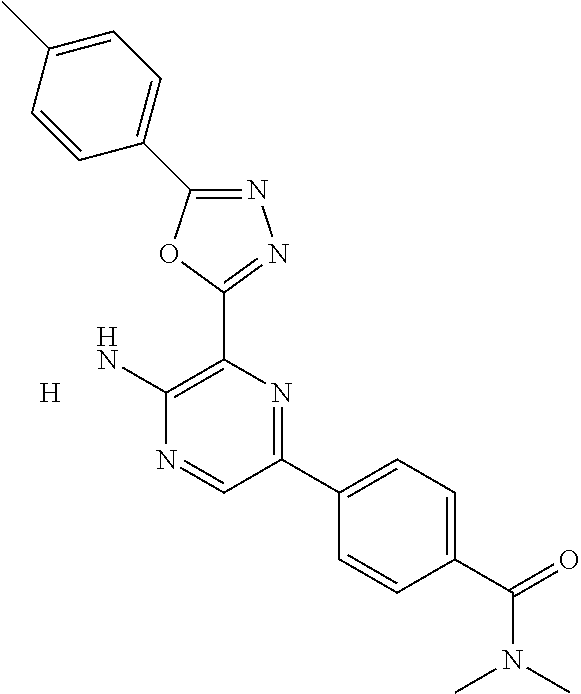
[H].N1=C(C2=CC=C(C)C=C2)OC(C2=C(N)N=CC(C3=CC=C(C(=O)N(C)C)C=C3)=N2)=N1
